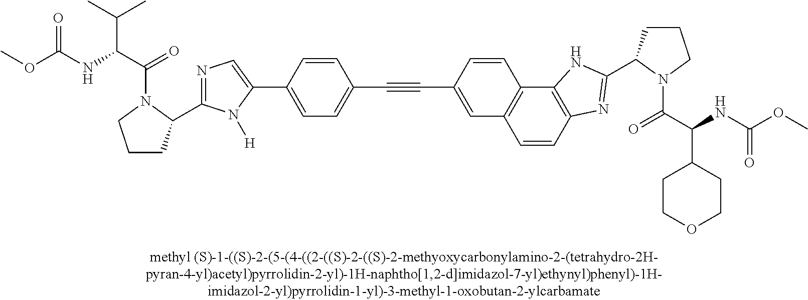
CC(C)C(C(=O)N1CCCC1C1=NC=C(C2=CC=C(C#CC3=CC4=C(C=C3)C3=C(C=C4)N=C(C4CCCN4C(C(NC(OC)=O)C4CCOCC4)=O)N3)C=C2)N1[H])NC(OC)=O
